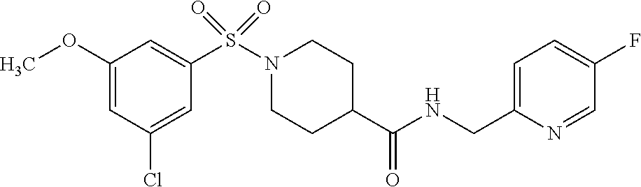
C1(OC)=CC(Cl)=CC(S(N2CCC(C(NCC3=CC=C(F)C=N3)=O)CC2)(=O)=O)=C1
